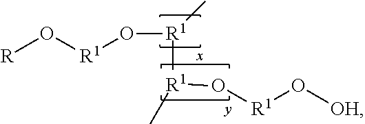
[R]O[R1]O[R1]([R1](O[R1]O[OH])C)C
